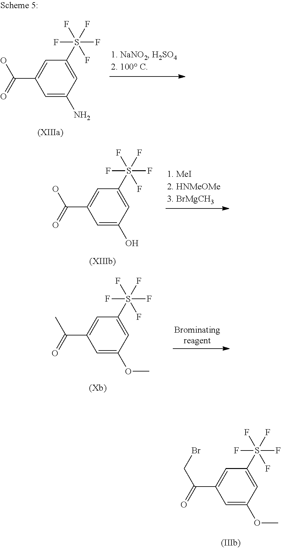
C1=C(O)C=C(S(F)(F)(F)(F)F)C=C1C(=O)O.C1=C(OC)C=C(S(F)(F)(F)(F)F)C=C1C(=O)C.C1=C(OC)C=C(S(F)(F)(F)(F)F)C=C1C(=O)CBr.C1=C(N)C=C(S(F)(F)(F)(F)F)C=C1C(=O)O
